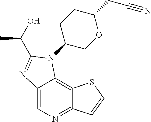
C(C)(O)C1=NC2=CN=C3C(=C2N1C1CCC(CC#N)OC1)SC=C3
